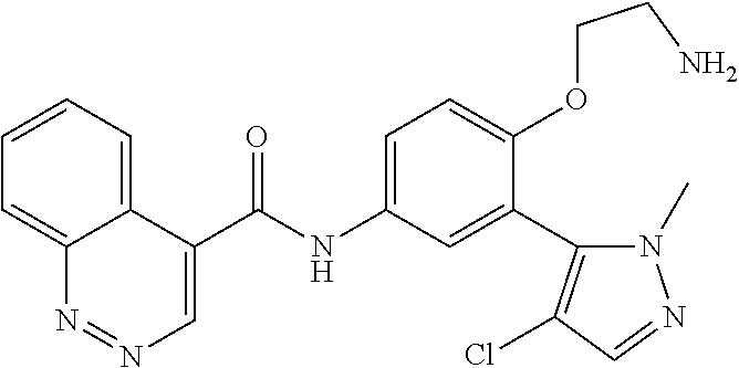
C1=C(C(=O)NC2=CC=C(OCCN)C(C3=C(Cl)C=NN3C)=C2)C2=CC=CC=C2N=N1
